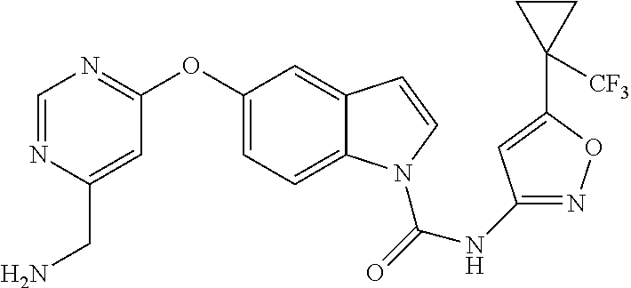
C1(OC2=NC=NC(CN)=C2)=CC=C2C(=C1)C=CN2C(=O)NC1=NOC(C2([CF3])CC2)=C1
